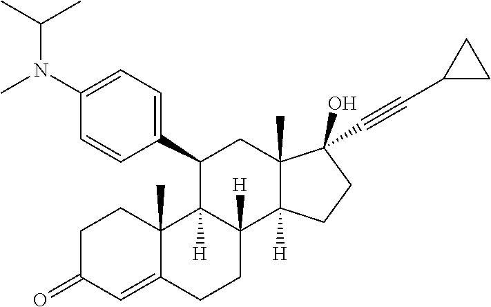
C1=C(N(C(C)C)C)C=CC(C2C3([H])C([H])(C4([H])C(C)(C2)C(O)(C#CC2CC2)CC4)CCC2=CC(=O)CCC32C)=C1
